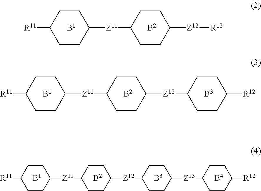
C1CC([Z11]C2CCC([Z12][R12])CC2)CCC1[R11].[B1].[B2].C1CC([Z11]C2CCC([Z12]C3CCC([R12])CC3)CC2)CCC1[R11].[B1].[B2].[B3].C1CC([Z11]C2CCC([Z12]C3CCC([Z13]C4CCC([R12])CC4)CC3)CC2)CCC1[R11].[B1].[B2].[B3].[B4]
